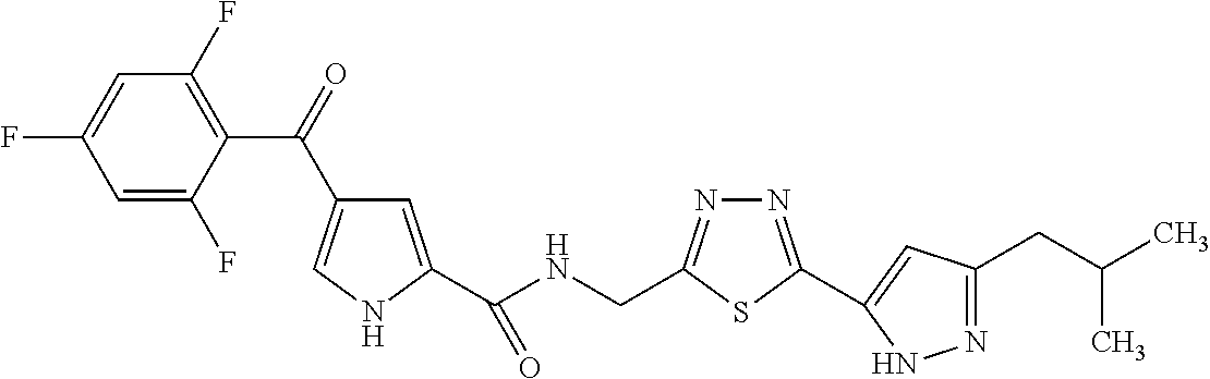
C1=C(C(NCC2=NN=C(C3=CC(CC(C)C)=NN3)S2)=O)NC=C1C(=O)C1=C(F)C=C(F)C=C1F
